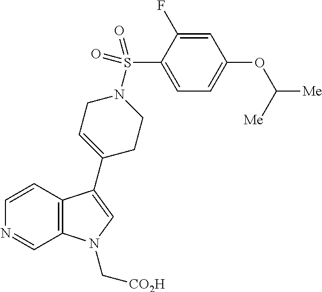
C12=C(C=CN=C1)C(C1=CCN(S(C3=CC=C(OC([Me])[Me])C=C3F)(=O)=O)CC1)=CN2C[CO2H]
